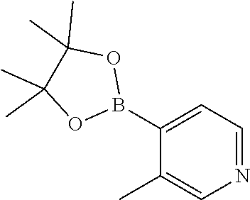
C1(B2OC(C)(C)C(C)(C)O2)=CC=NC=C1C
